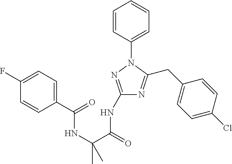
C1(NC(=O)C(C)(NC(=O)C2=CC=C(F)C=C2)C)=NN(C2=CC=CC=C2)C(CC2=CC=C(Cl)C=C2)=N1
